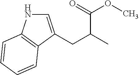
C1=C(CC(C)C(OC)=O)C2=C(N1)C=CC=C2
